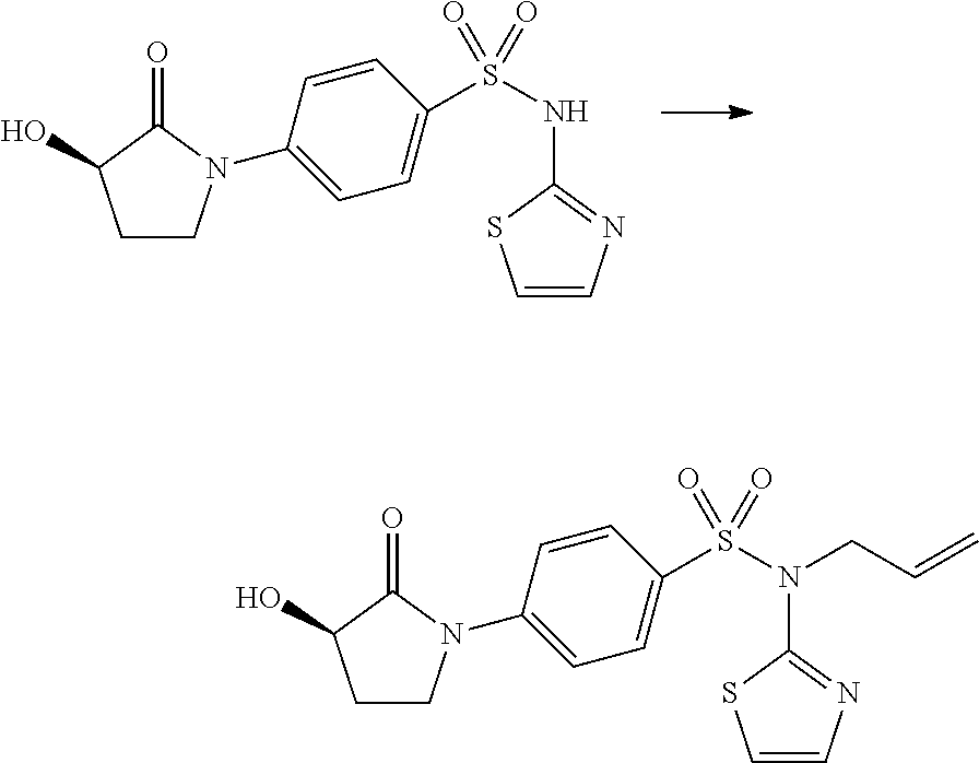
C1CN(C2=CC=C(S(NC3=NC=CS3)(=O)=O)C=C2)C(=O)C1O.C1CN(C2=CC=C(S(N(CC=C)C3=NC=CS3)(=O)=O)C=C2)C(=O)C1O
